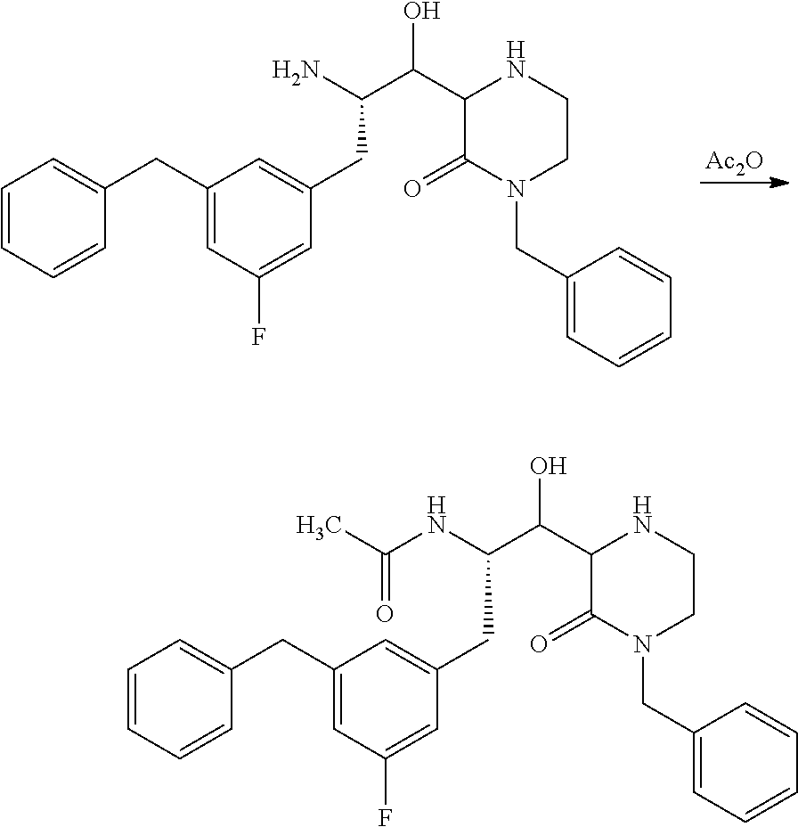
C1=CC=CC(CC2=CC(F)=CC(CC(C(C3C(=O)N(CC4=CC=CC=C4)CCN3)O)NC(C)=O)=C2)=C1.C1=CC=CC(CC2=CC(F)=CC(CC(C(C3C(=O)N(CC4=CC=CC=C4)CCN3)O)N)=C2)=C1.[Ac2O]
